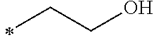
C(CO)C
